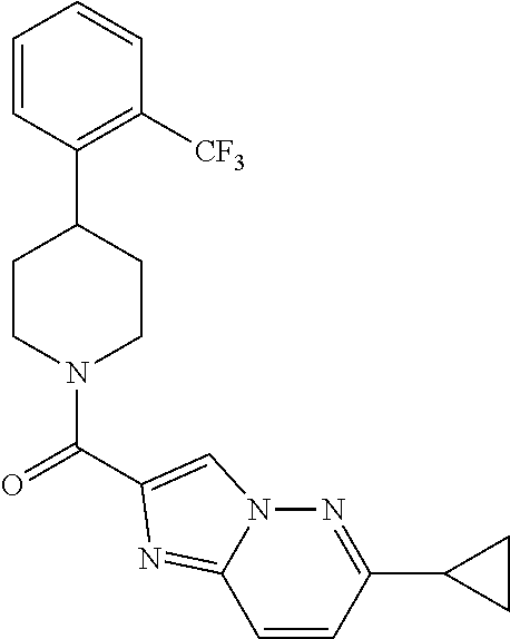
C1=CC(C2CCN(C(=O)C3=CN4N=C(C5CC5)C=CC4=N3)CC2)=C([CF3])C=C1
